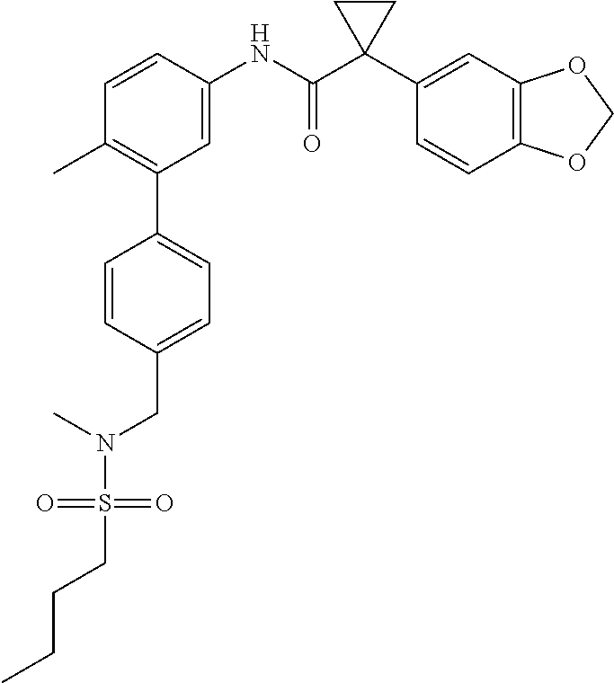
C1=C(NC(C2(C3=CC4=C(C=C3)OCO4)CC2)=O)C=CC(C)=C1C1=CC=C(CN(S(=O)(=O)CCCC)C)C=C1
